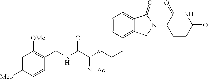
C1=CC(CCCC(C(NCC2=C([OMe])C=C([Meo])C=C2)=O)[NHAc])=C2C(=C1)C(=O)N(C1CCC(=O)NC1=O)C2
